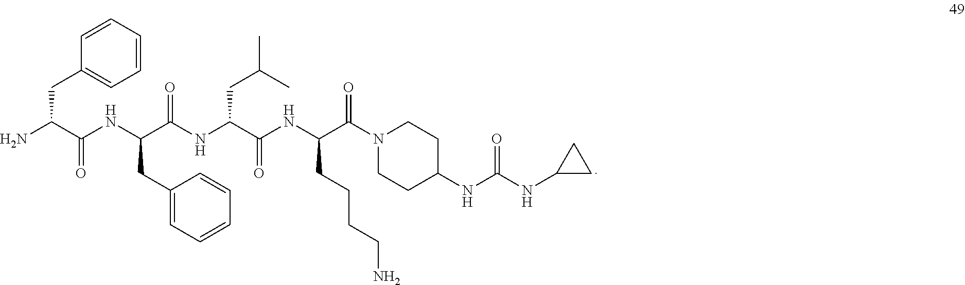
NC(C(NC(C(NC(C(NC(C(N1CCC(NC(NC2CC2)=O)CC1)=O)CCCCN)=O)CC(C)C)=O)CC1=CC=CC=C1)=O)CC1=CC=CC=C1
